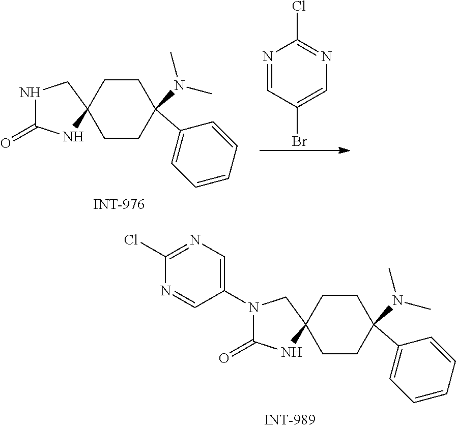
C1CC2(CCC1(N(C)C)C1=CC=CC=C1)NC(=O)NC2.N1=CC(Br)=CN=C1Cl.C1CC2(CCC1(N(C)C)C1=CC=CC=C1)NC(=O)N(C1=CN=C(Cl)N=C1)C2
